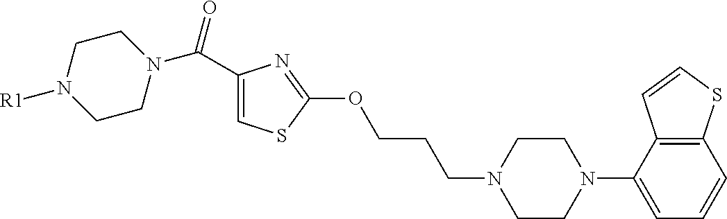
C1(C(N2CCN([R1])CC2)=O)=CSC(OCCCN2CCN(C3=CC=CC4=C3C=CS4)CC2)=N1
